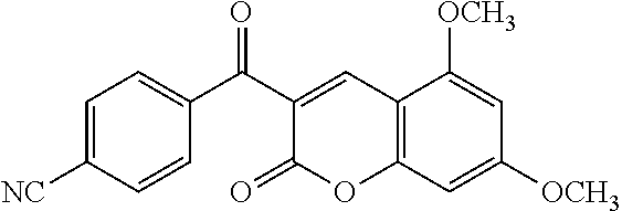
C1=C([NC])C=CC(C(C2=CC3=C(OC2=O)C=C([OCH3])C=C3[OCH3])=O)=C1
